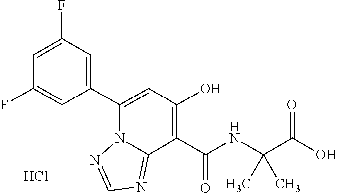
Cl.C1(C2=CC(F)=CC(F)=C2)=CC(O)=C(C(NC(C(O)=O)(C)C)=O)C2=NC=NN12
